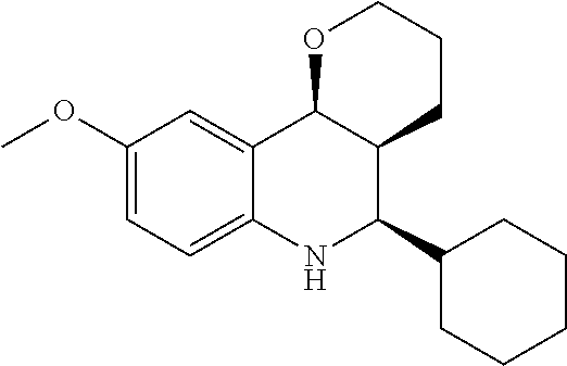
C12=CC(OC)=CC=C1NC(C1CCCCC1)C1C2OCCC1
